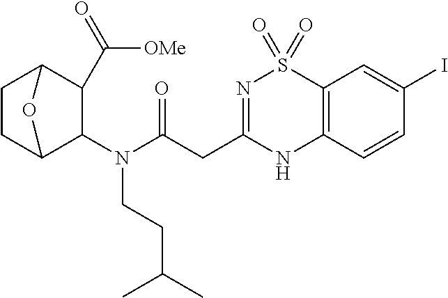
C1CC2C(N(CCC(C)C)C(CC3=NS(=O)(=O)C4=C(N3)C=CC(I)=C4)=O)C(C([OMe])=O)C1O2
